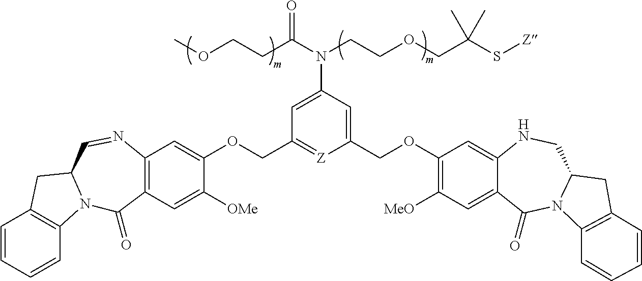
C1=CC=CC2=C1CC1N2C(=O)C2=C(N=C1)C=C(OCC1=[Z]C(COC3=C([MeO])C=C4C(=C3)NCC3N(C4=O)C4=C(C3)C=CC=C4)=CC(N(CCOCC(S[Z])(C)C)C(CCOC)=O)=C1)C([OMe])=C2
